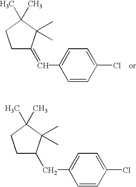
C1(Cl)=CC=C(CC2CCC(C)(C)C2(C)C)C=C1.C1(Cl)=CC=C(C=C2CCC(C)(C)C2(C)C)C=C1
